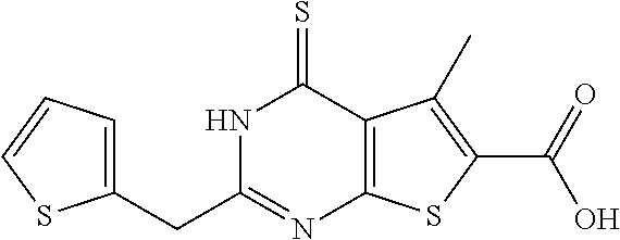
C1(CC2=NC3=C(C(=S)N2)C(C)=C(C(=O)O)S3)=CC=CS1
